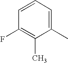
C1=CC=C(C)C(C)=C1F
